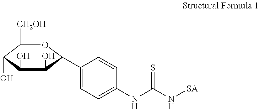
C1(C2C(O)C(O)C(O)C([CH2OH])O2)=CC=C(NC(N[SA])=S)C=C1
